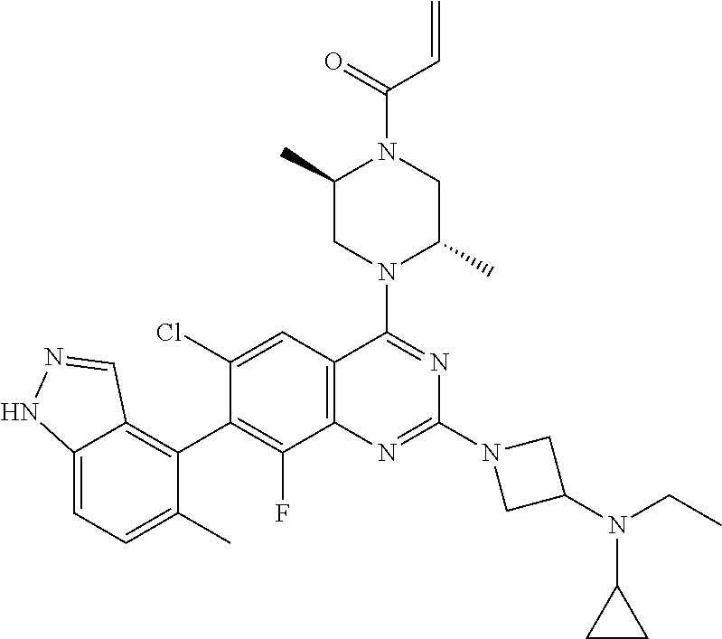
C12=CC=C(C)C(C3=C(F)C4=C(C=C3Cl)C(N3C(C)CN(C(=O)C=C)C(C)C3)=NC(N3CC(N(CC)C5CC5)C3)=N4)=C1C=NN2
